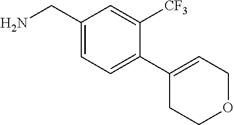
C1(CN)=CC=C(C2=CCOCC2)C([CF3])=C1
